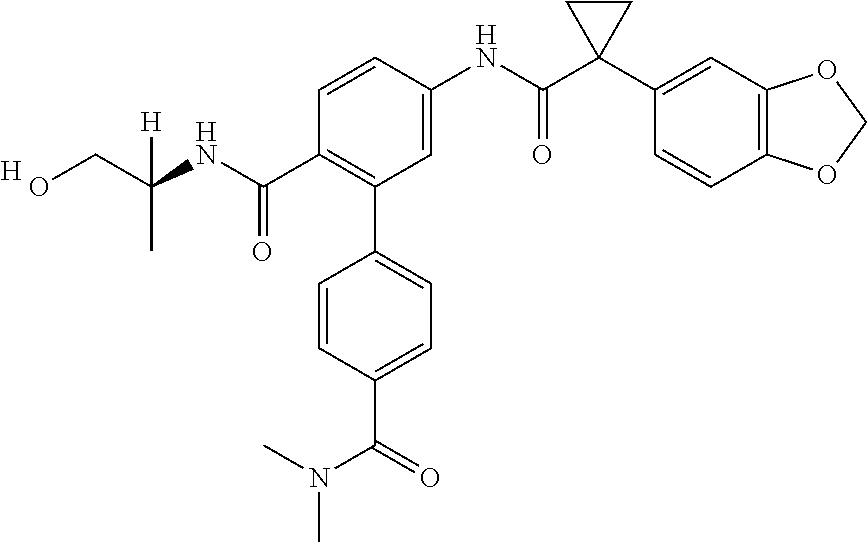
C(C1=C(C2=CC=C(C(=O)N(C)C)C=C2)C=C(NC(C2(C3=CC4=C(C=C3)OCO4)CC2)=O)C=C1)(NC(CO)(C)[H])=O.[H]
